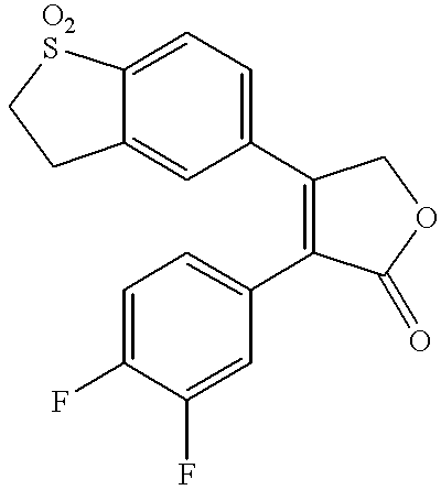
C12=CC=C(C3=C(C4=CC=C(F)C(F)=C4)C(=O)OC3)C=C1CC[O2S]2
